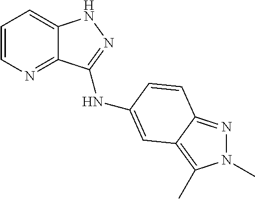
C1=CN=C2C(=C1)NN=C2NC1=CC2=C(C)N(C)N=C2C=C1
